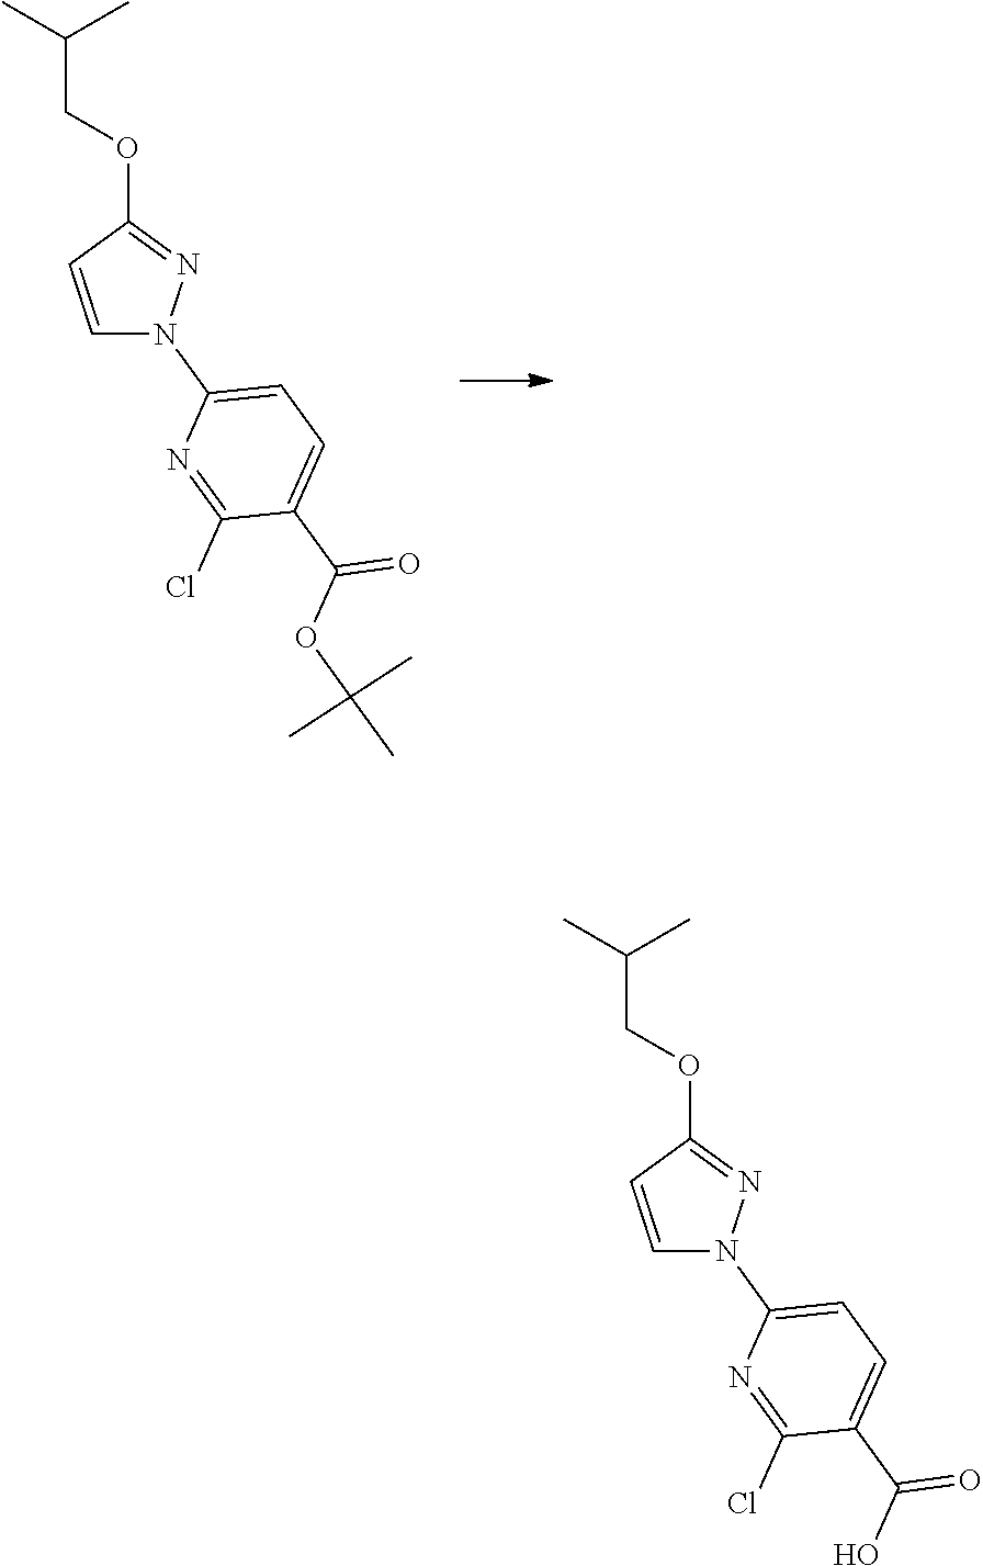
C1=CC(OCC(C)C)=NN1C1=CC=C(C(OC(C)(C)C)=O)C(Cl)=N1.C1=CC(OCC(C)C)=NN1C1=CC=C(C(O)=O)C(Cl)=N1
